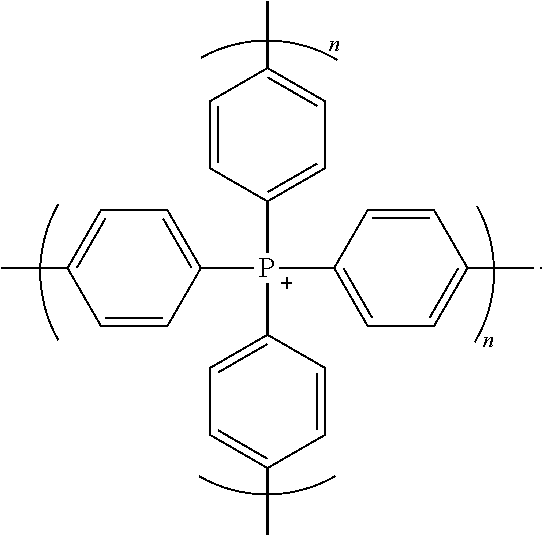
C1=CC([P+](C2=CC=C(C)C=C2)(C2=CC=C(C)C=C2)C2=CC=C(C)C=C2)=CC=C1C
